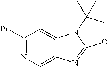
C1(Br)=NC=C2C(=C1)N1C(=N2)OCC1(C)C
